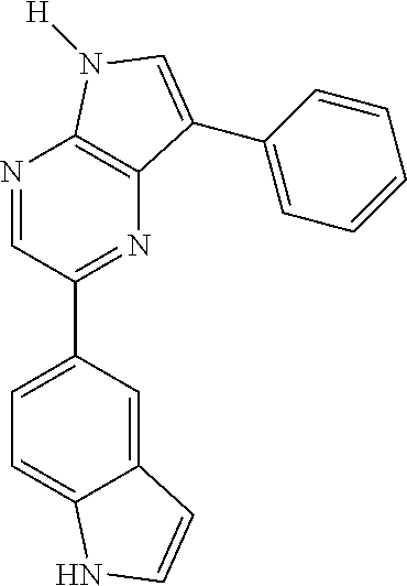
C12=CC(C3=NC4=C(N=C3)N([H])C=C4C3=CC=CC=C3)=CC=C1NC=C2
